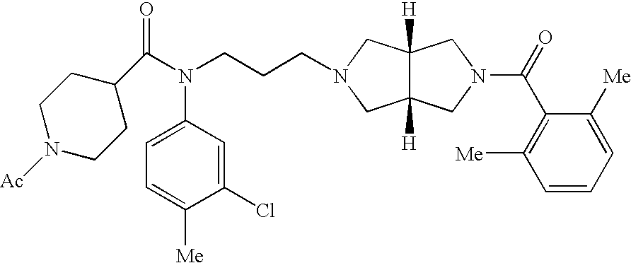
C12([H])C([H])(CN(CCCN(C(=O)C3CCN([Ac])CC3)C3=CC=C([Me])C(Cl)=C3)C1)CN(C(=O)C1=C([Me])C=CC=C1[Me])C2
